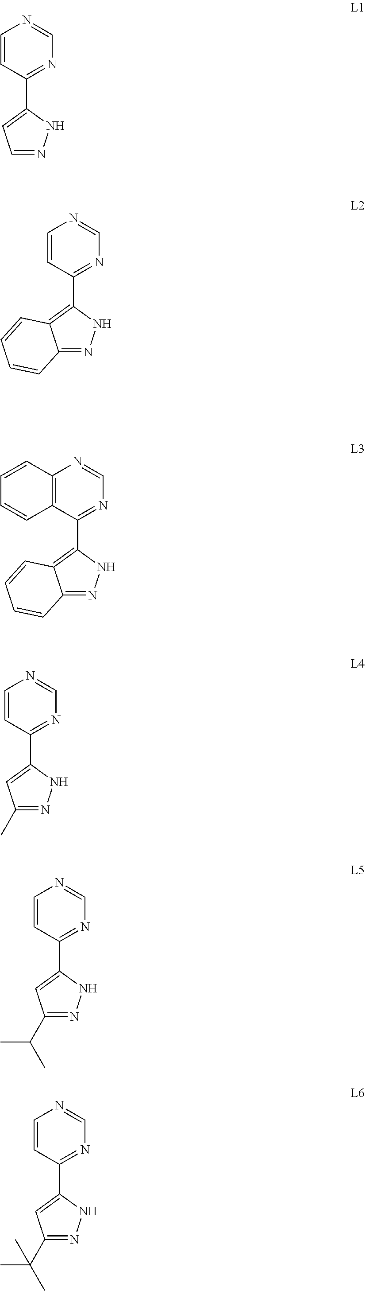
C1(C(C)(C)C)=NNC(C2=NC=NC=C2)=C1.C1=NNC(C2=NC=NC=C2)=C1.C12=NNC(C3=NC=NC=C3)=C1C=CC=C2.C12=NNC(C3=NC=NC4=C3C=CC=C4)=C1C=CC=C2.C1(C)=NNC(C2=NC=NC=C2)=C1.C1(C(C)C)=NNC(C2=NC=NC=C2)=C1
